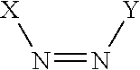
N(=N[Y])[X]
